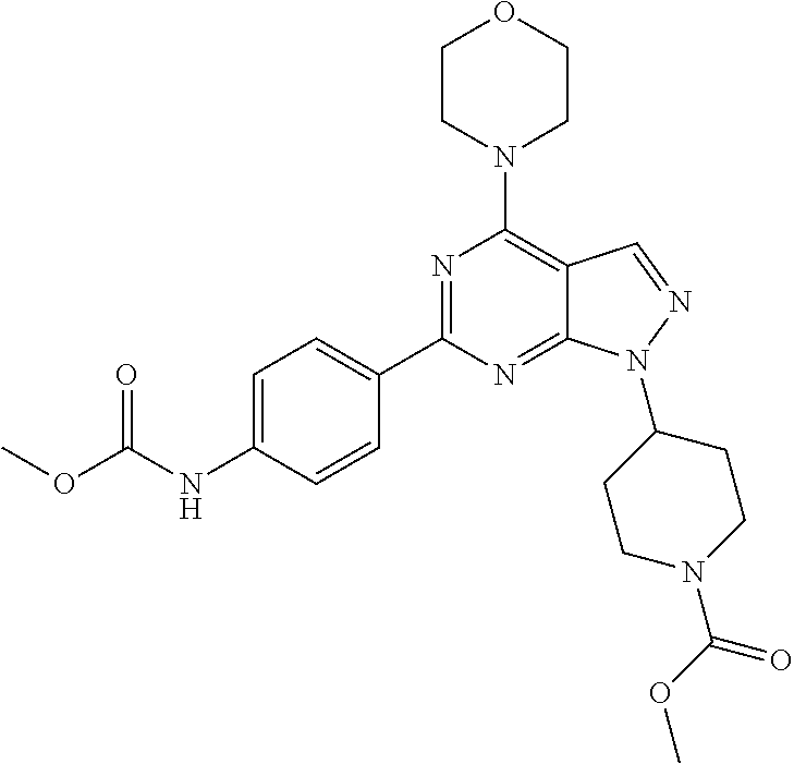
N1=C(C2=CC=C(NC(OC)=O)C=C2)N=C2C(=C1N1CCOCC1)C=NN2C1CCN(C(=O)OC)CC1
